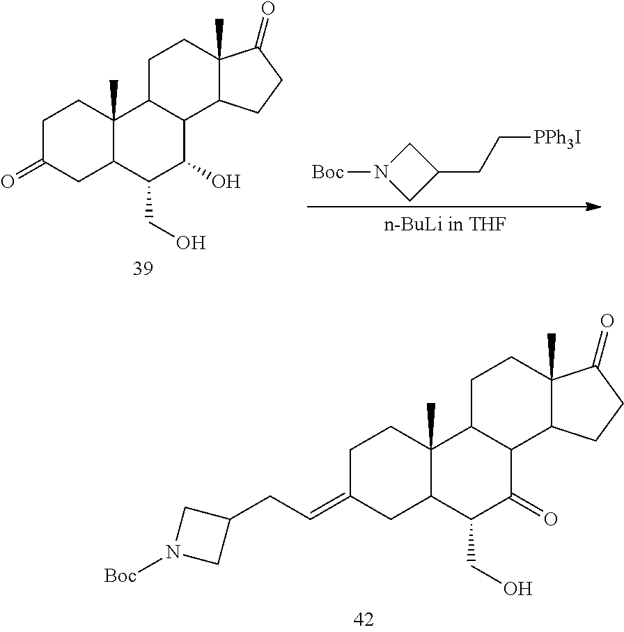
C1C(=O)CC2C(C)(C1)C1C(C(O)C2CO)C2C(C)(CC1)C(=O)CC2.[Boc]N1CC(CC[PPh3I])C1.C1C(=CCC2CN([Boc])C2)CC2C(C)(C1)C1C(C(=O)C2CO)C2C(C)(CC1)C(=O)CC2
